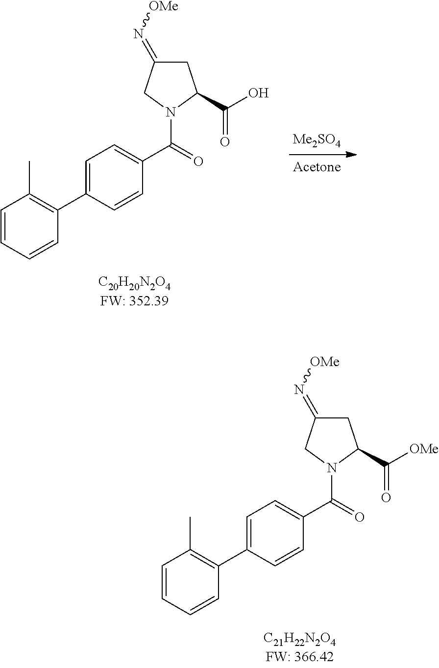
C1=CC=CC(C2=CC=C(C(=O)N3CC(=N[OMe])CC3C(O)=O)C=C2)=C1C.C1=CC=CC(C2=CC=C(C(=O)N3CC(=N[OMe])CC3C([OMe])=O)C=C2)=C1C
